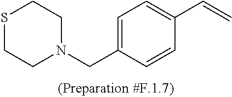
S1CCN(CC2=CC=C(C=C)C=C2)CC1
